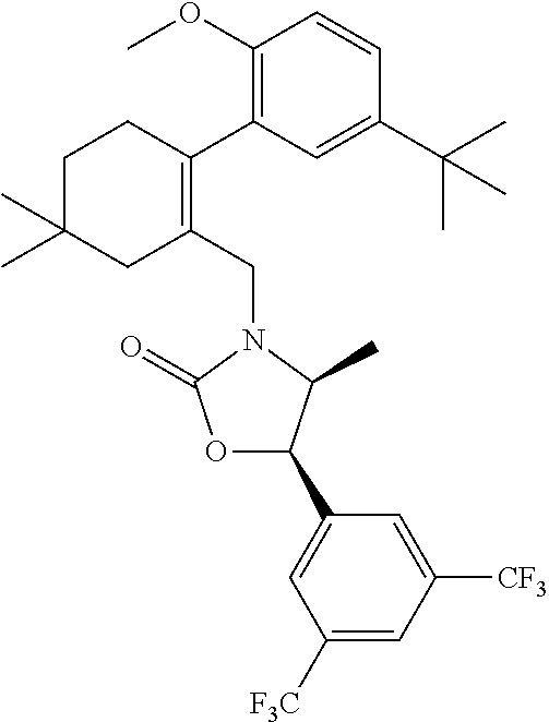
C1(CN2C(=O)OC(C3=CC([F3C])=CC([CF3])=C3)C2C)=C(C2=C(OC)C=CC(C(C)(C)C)=C2)CCC(C)(C)C1
